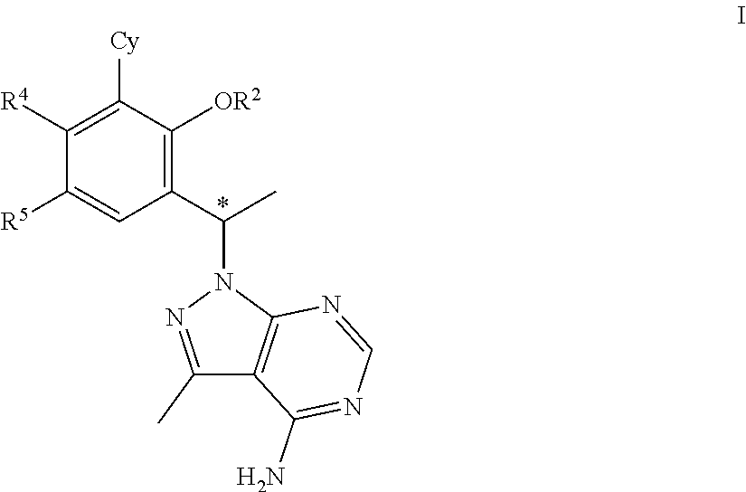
C1([R4])=C([Cy])C([OR2])=C(C(C)N2N=C(C)C3=C2N=CN=C3N)C=C1[R5]
